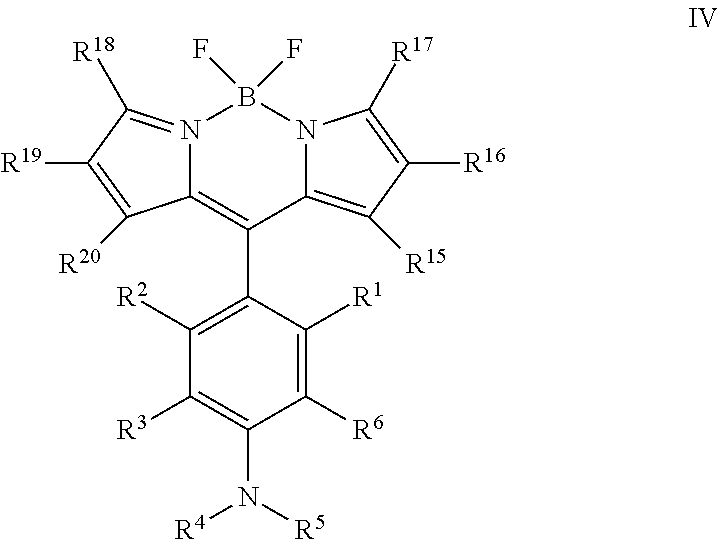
C12=C(C3=C([R2])C([R3])=C(N([R5])[R4])C([R6])=C3[R1])C3=C([R15])C([R16])=C([R17])N3B(F)(F)N1=C([R18])C([R19])=C2[R20]
